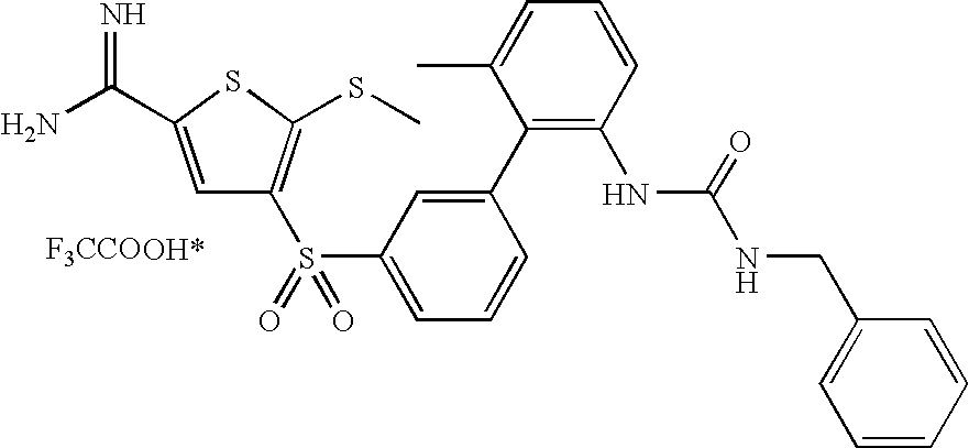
C1=C(S(C2=C(SC)SC(C(N)=N)=C2)(=O)=O)C=C(C2=C(NC(NCC3=CC=CC=C3)=O)C=CC=C2C)C=C1.[F3CCO]
